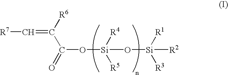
[R7]C=C(C(=O)O[Si]([R5])([R4])O[Si]([R1])([R3])[R2])[R6]
